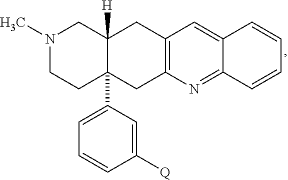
C12=C(N=C3C(=C1)C=CC=C3)CC1(C3=CC=CC([Q])=C3)C([H])(C2)CN(C)CC1
